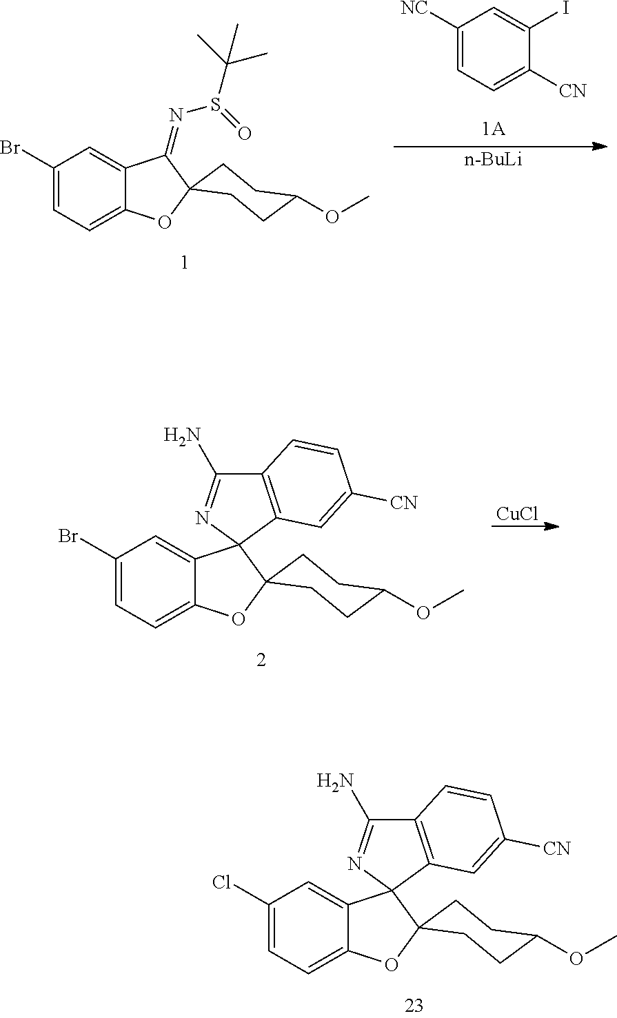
C12=CC=C(Cl)C=C1C1(C3(O2)CCC(OC)CC3)N=C(N)C2=C1C=C([CN])C=C2.C1([NC])=CC=C([CN])C(I)=C1.[n-BuLi].C12=CC=C(Br)C=C1C(=NS(C(C)(C)C)=O)C1(O2)CCC(OC)CC1.C12=CC=C(Br)C=C1C1(C3(O2)CCC(OC)CC3)N=C(N)C2=C1C=C([CN])C=C2.[CuCl]
